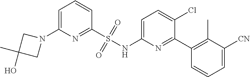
C1(S(NC2=CC=C(Cl)C(C3=C(C)C([CN])=CC=C3)=N2)(=O)=O)=NC(N2CC(C)(O)C2)=CC=C1
